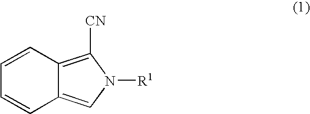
C1=CC2=C([CN])N([R1])C=C2C=C1
